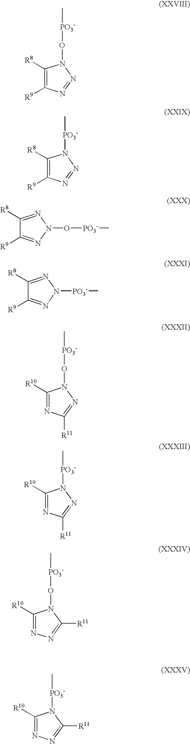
C1([R8])=C([R9])N=NN1O[PO3-]C.C1([R8])=C([R9])N=NN1[PO3-]C.C1([R8])=NN(O[PO3-]C)N=C1[R9].C1([R8])=NN([PO3-]C)N=C1[R9].O([PO3-]C)N1C([R10])=NC([R11])=N1.[PO3-](N1C([R10])=NC([R11])=N1)C.O([PO3-]C)N1C([R10])=NN=C1[R11].C1([R10])=NN=C([R11])N1[PO3-]C
